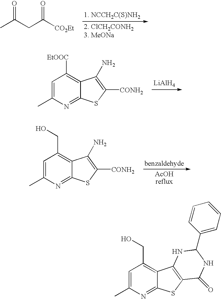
CC(CC([CO2Et])=O)=O.C1=C(C)N=C2C(=C1[EtOOC])C(N)=C([CONH2])S2.[LiAlH4].C1=C(C)N=C2C(=C1CO)C(N)=C([CONH2])S2.C1=C(C)N=C2C(=C1CO)C1=C(S2)C(=O)NC(C2=CC=CC=C2)N1
